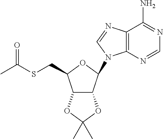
C12=C(N=CN=C1N)N(C1C3C(C(CSC(C)=O)O1)OC(C)(C)O3)C=N2
